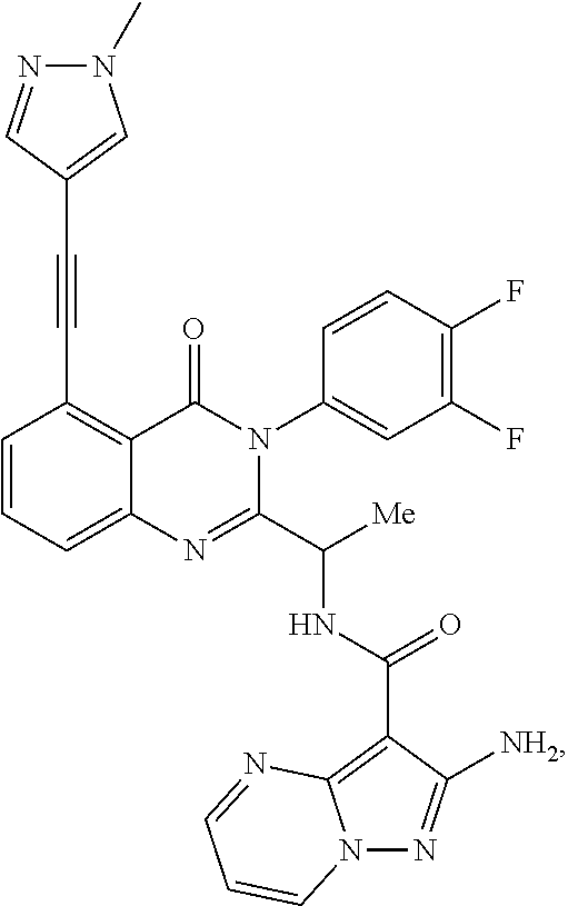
C12=CC=CC(C#CC3=CN(C)N=C3)=C1C(=O)N(C1=CC(F)=C(F)C=C1)C(C([Me])NC(C1=C3N(N=C1[NH2])C=CC=N3)=O)=N2
